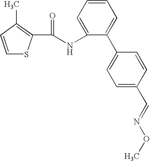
C(NC1=CC=CC=C1C1=CC=C(C=NOC)C=C1)(=O)C1=C(C)C=CS1
